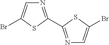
N1=C(C2=NC=C(Br)S2)SC(Br)=C1
